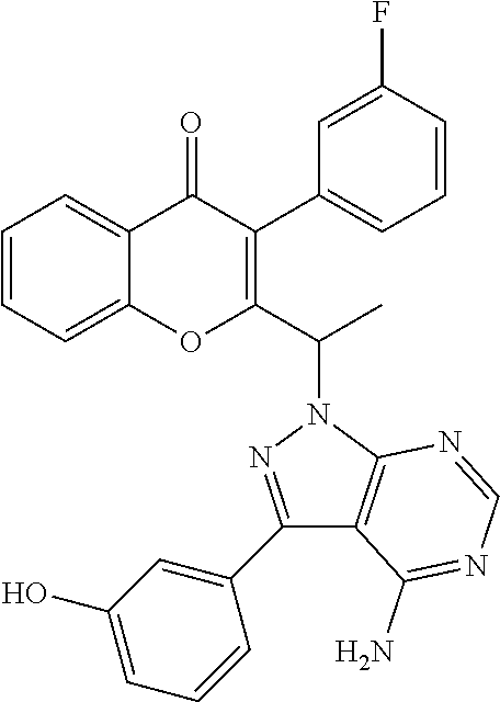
C1=CC=C2C(=C1)OC(C(C)N1C3=C(C(N)=NC=N3)C(C3=CC(O)=CC=C3)=N1)=C(C1=CC=CC(F)=C1)C2=O
